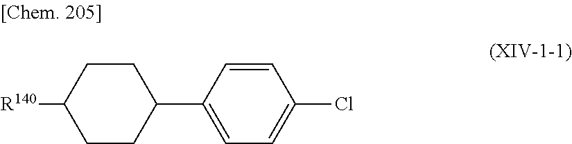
C1CC([R140])CCC1C1=CC=C(Cl)C=C1
